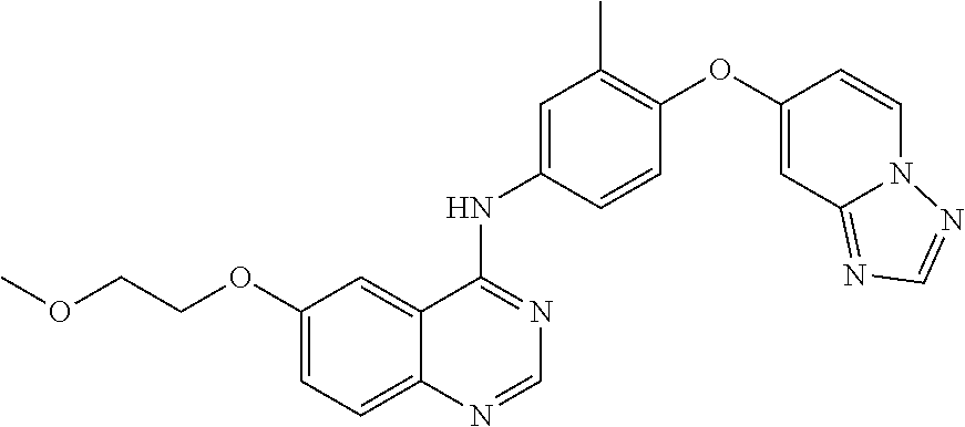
C1(OC2=C(C)C=C(NC3=NC=NC4=CC=C(OCCOC)C=C34)C=C2)=CC2=NC=NN2C=C1
